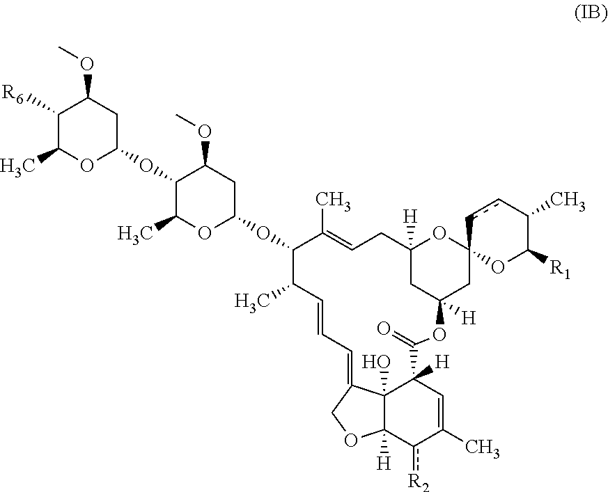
C12(O)C3([H])c([R2])C(C)=CC1([H])C(=O)OC1([H])CC4(OC([H])(CC=C(C)C(OC5CC(OC)C(OC6CC(OC)C([R6])C(C)O6)C(C)O5)C(C)C=CC=C2CO3)C1)OC([R1])C(C)cc4
